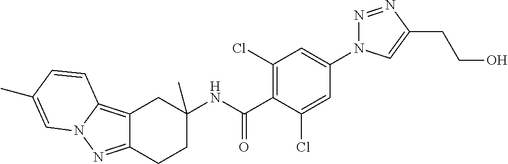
C12=C3N(N=C1CCC(NC(C1=C(Cl)C=C(N4N=NC(CCO)=C4)C=C1Cl)=O)(C)C2)C=C(C)C=C3
